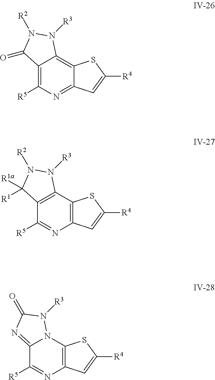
C12=C([R5])N=C3C(=C1N([R3])N([R2])C2=O)SC([R4])=C3.C12=C(C3=C(N=C1[R5])C=C([R4])S3)N([R3])N([R2])C2([R1a])[R1].C12=NC(=O)N([R3])N1C1=C(N=C2[R5])C=C([R4])S1
